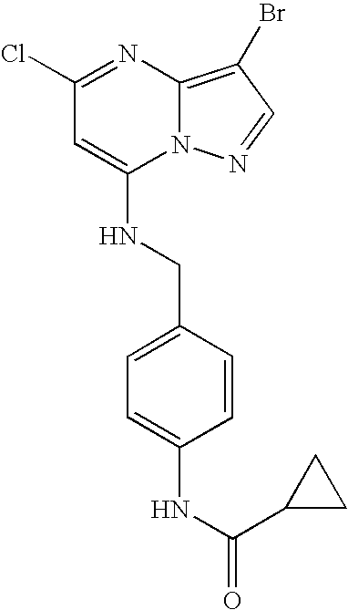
C1(Cl)=NC2=C(Br)C=NN2C(NCC2=CC=C(NC(=O)C3CC3)C=C2)=C1
